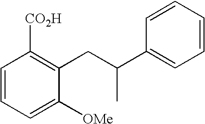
C1=C([OMe])C(CC(C2=CC=CC=C2)C)=C([CO2H])C=C1
